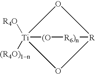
[Ti]12([R4O])([(R4O)1-n])O[R](O1)[R6)n][(O]2
